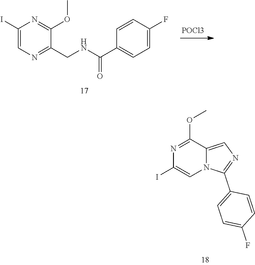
C1(I)=CN=C(CNC(C2=CC=C(F)C=C2)=O)C(OC)=N1.[POCl3].N1=C(OC)C2=CN=C(C3=CC=C(F)C=C3)N2C=C1I
